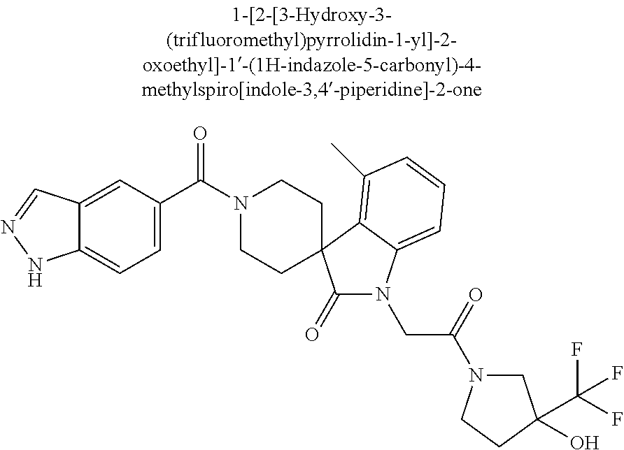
N1(C(C2=CC=C3C(=C2)C=NN3)=O)CCC2(CC1)C(=O)N(CC(=O)N1CC(O)(C(F)(F)F)CC1)C1=CC=CC(C)=C12
